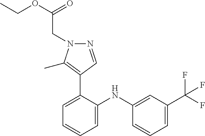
C1=C(NC2=CC=CC=C2C2=C(C)N(CC(OCC)=O)N=C2)C=CC=C1C(F)(F)F
